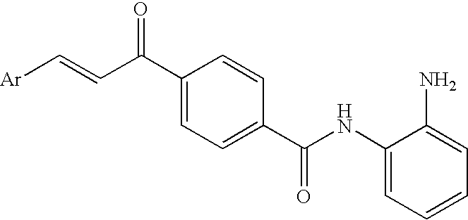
[Ar]C=CC(C1=CC=C(C(NC2=CC=CC=C2N)=O)C=C1)=O
